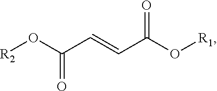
[R2]OC(C=CC(O[R1])=O)=O
